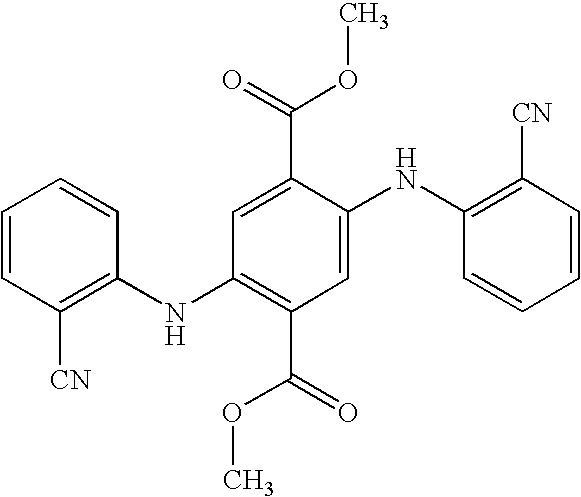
C1=CC([CN])=C(NC2=C(C(=O)OC)C=C(NC3=C([CN])C=CC=C3)C(C(=O)OC)=C2)C=C1
